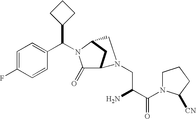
C1=C(F)C=CC(C(N2C(=O)C3CC2CN3CC(C(N2CCCC2[CN])=O)N)C2CCC2)=C1
